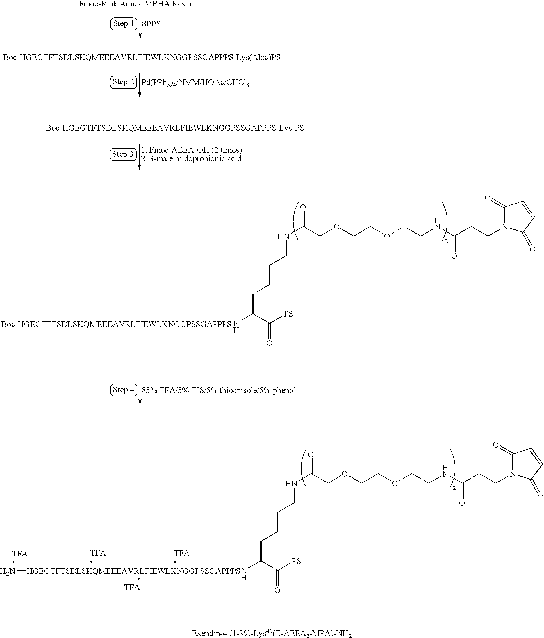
[SPPS].[Pd(PPh3)4/NMM/HOAc/CHCl3].[85% TFA/5% TIS/5% thioanisole/5% phenol].NC(C([PS])=O)CCCCNC(COCCOCCNC(CCN1C(=O)C=CC1=O)=O)=O.[1. Fmoc-AEEA-OH (2 times)2. 3-maleimidopropionic acid].N[HGEGTFTSDLSKQMEEEAVRLFIEWLKNGGPSSGAPPPS].NC(C([PS])=O)CCCCNC(COCCOCCNC(CCN1C(=O)C=CC1=O)=O)=O
